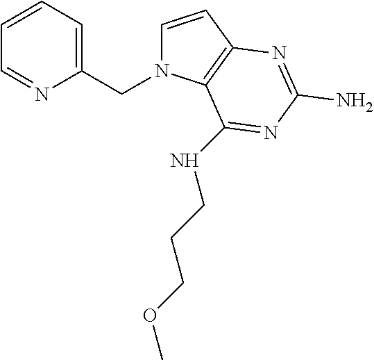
C1=CC2=C(N1CC1=CC=CC=N1)C(NCCCOC)=NC(N)=N2
